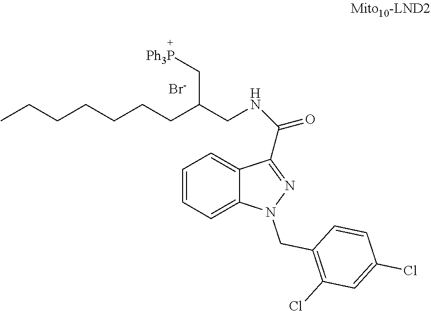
N1(CC2=C(Cl)C=C(Cl)C=C2)N=C(C(NCC(CCCCCCC)C[Ph3P])=O)C2=CC=CC=C12.[Br-]
